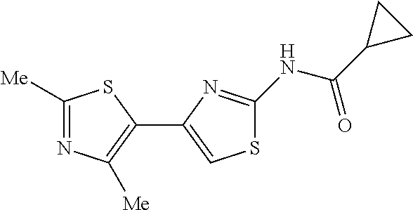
C1([Me])=NC([Me])=C(C2=CSC(NC(C3CC3)=O)=N2)S1
